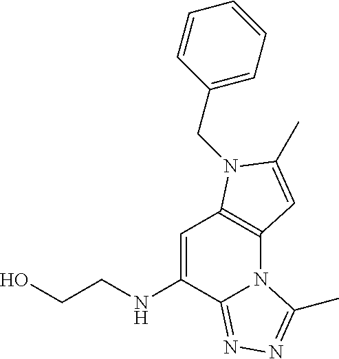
OCCNC1=CC2=C(N3C1=NN=C3C)C=C(C)N2CC1=CC=CC=C1
